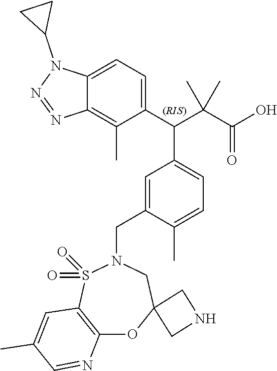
C1=C(CN2S(=O)(=O)C3=C(OC4(C2)CNC4)N=CC(C)=C3)C(C)=CC=C1C(C1=CC=C2C(=C1C)N=NN2C1CC1)C(C(O)=O)(C)C
